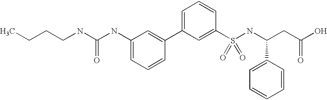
C(CNC(NC1=CC=CC(C2=CC=CC(S(=O)(=O)NC(C3=CC=CC=C3)CC(O)=O)=C2)=C1)=O)CC
